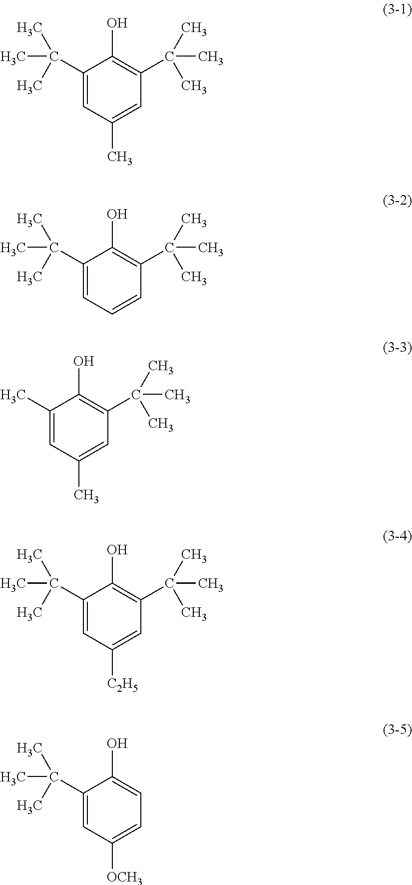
C1(C(C)(C)C)=CC(C)=CC(C(C)(C)C)=C1O.C1(C(C)(C)C)=CC=CC(C(C)(C)C)=C1O.C1(C)=CC(C)=CC(C(C)(C)C)=C1O.C1(C(C)(C)C)=CC([C2H5])=CC(C(C)(C)C)=C1O.C1(C(C)(C)C)=CC([OCH3])=CC=C1O
